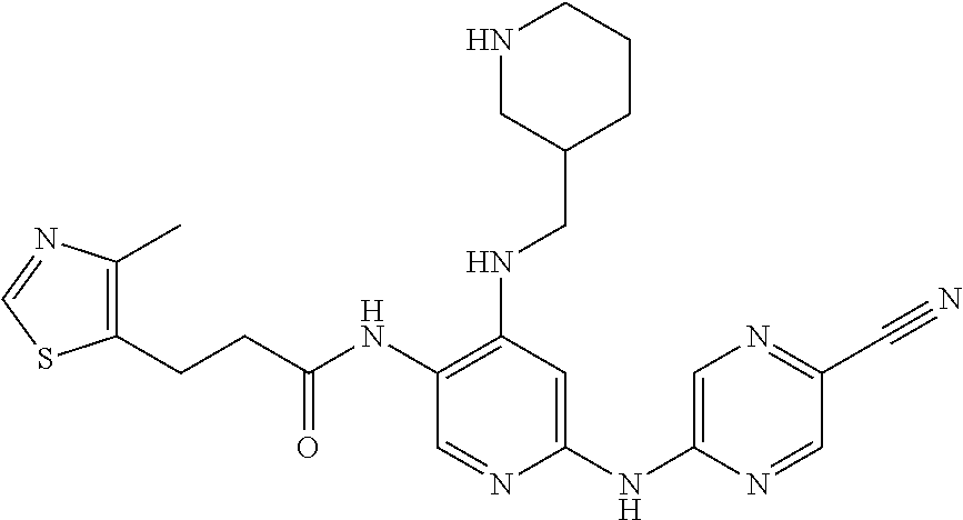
C1(NC(CCC2=C(C)N=CS2)=O)=C(NCC2CCCNC2)C=C(NC2=CN=C(C#N)C=N2)N=C1
